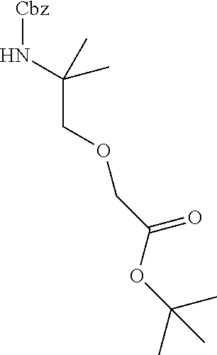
[Cbz]NC(COCC(OC(C)(C)C)=O)(C)C
